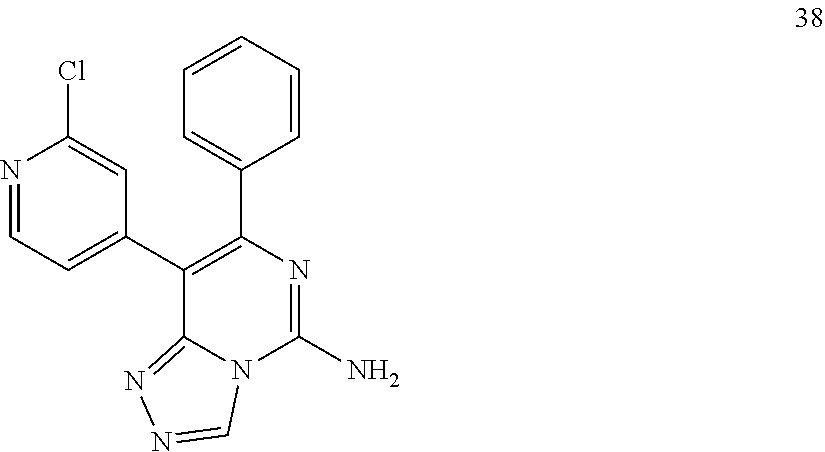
C12=NN=CN1C(N)=NC(C1=CC=CC=C1)=C2C1=CC=NC(Cl)=C1
